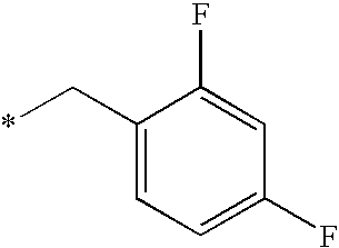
C1=C(C*)C(F)=CC(F)=C1
